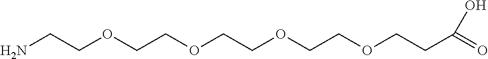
NCCOCCOCCOCCOCCC(=O)O
